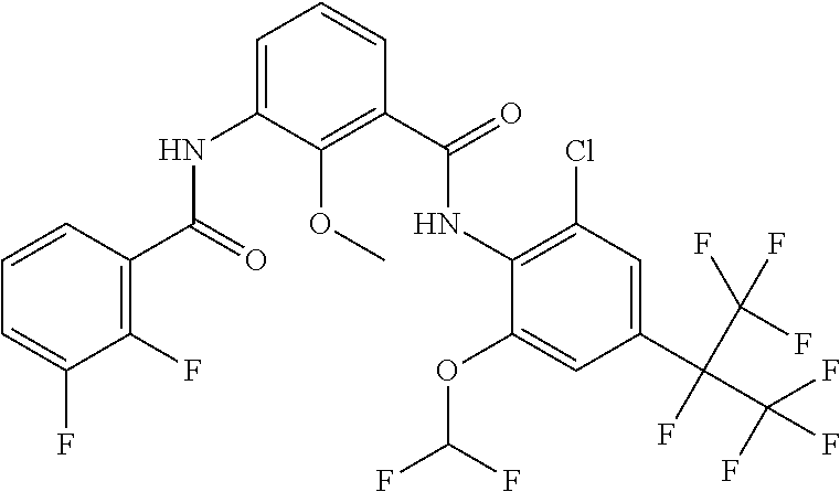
C1=CC(C(=O)NC2=CC=CC(C(=O)NC3=C(Cl)C=C(C(C(F)(F)F)(F)C(F)(F)F)C=C3OC(F)F)=C2OC)=C(F)C(F)=C1
